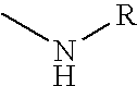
CN[R]
